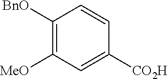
C1=CC([CO2H])=CC([MeO])=C1[BnO]
